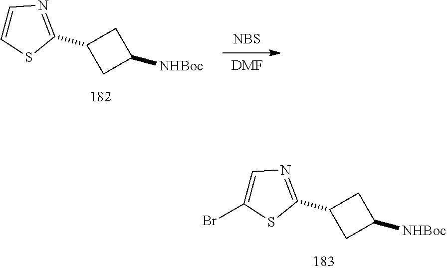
C1(C2CC([NHBoc])C2)=NC=C(Br)S1.C1(C2CC([NHBoc])C2)=NC=CS1.[NBS].[DMF]
